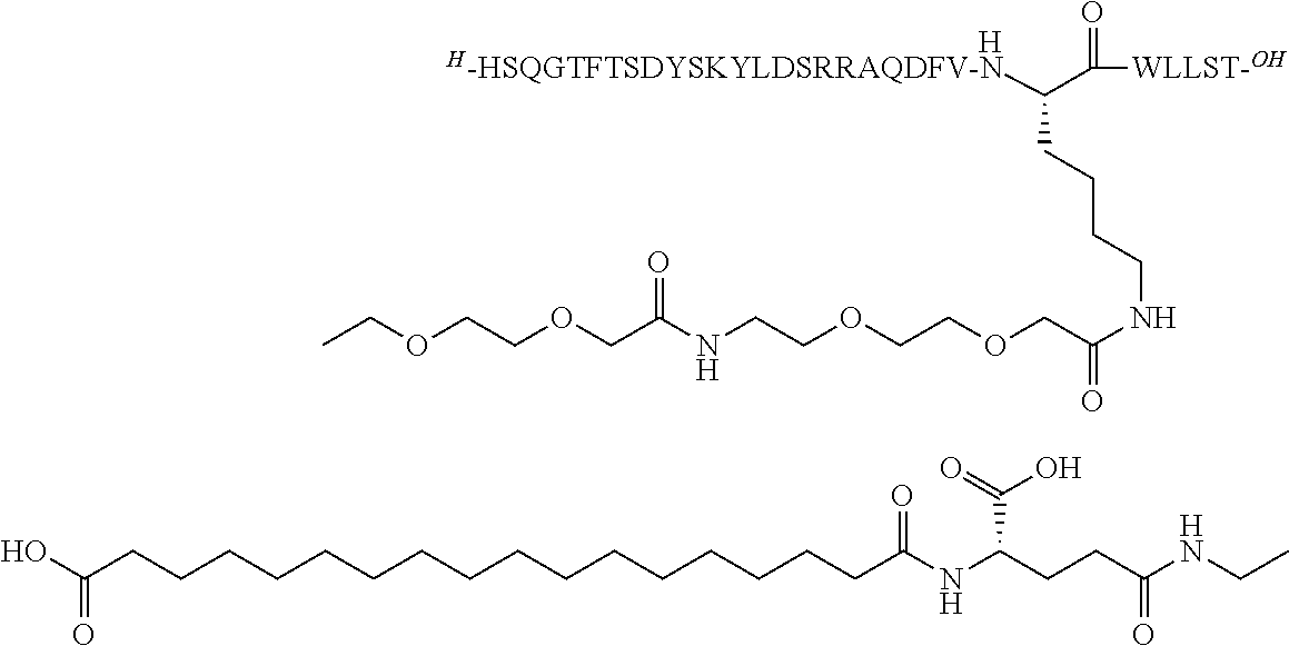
[H-HSQGTFTSDYSKYLDSRRAQDFV-N]C(C(=O)[WLLST-OH])CCCCNC(COCCOCCNC(COCCOCC)=O)=O.[H].C(CCCCC(O)=O)CCCCCCCCCCCC(NC(CCC(NCC)=O)C(=O)O)=O
